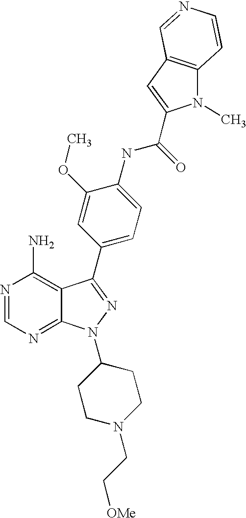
N1=CN=C2C(=C1N)C(C1=CC=C(NC(=O)C3=CC4=C(N3C)C=CN=C4)C(OC)=C1)=NN2C1CCN(CC[OMe])CC1
